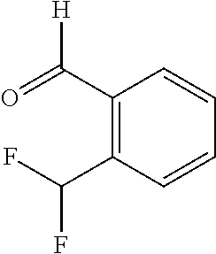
FC(C1=C(C([H])=O)C=CC=C1)F
